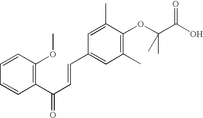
C1=CC(OC)=C(C(C=CC2=CC(C)=C(OC(C)(C)C(O)=O)C(C)=C2)=O)C=C1
